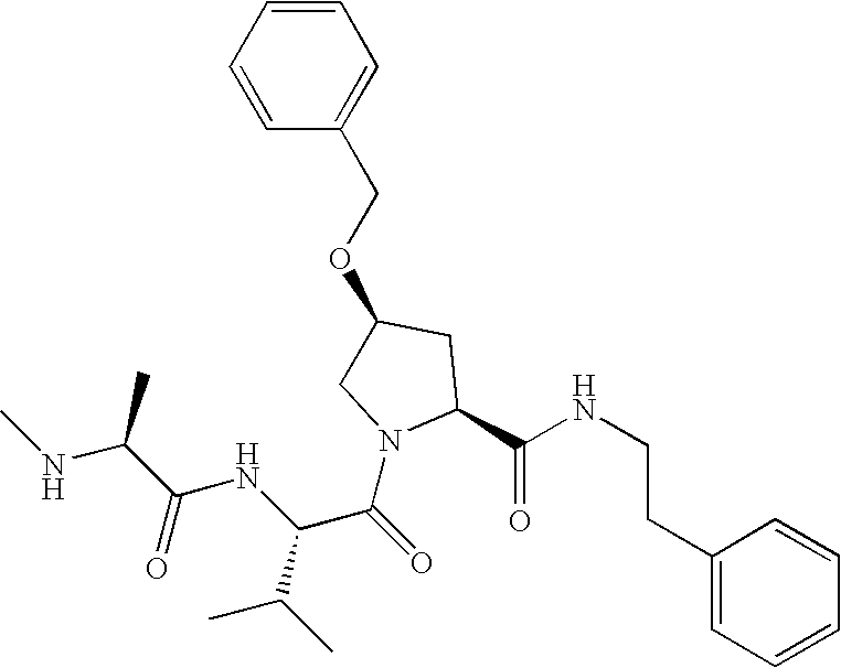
CNC(C(NC(C(=O)N1C(C(NCCC2=CC=CC=C2)=O)CC(OCC2=CC=CC=C2)C1)C(C)C)=O)C
